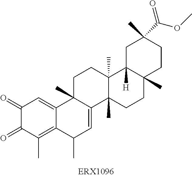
C1(=O)C(=O)C(C)=C2C(=C1)C1(C)C(=CC2C)C2(C)C(C)(CC1)C1([H])C(C)(CC2)CCC(C)(C(OC)=O)C1
